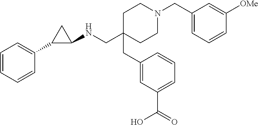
C1C(CC2=CC(C(=O)O)=CC=C2)(CNC2CC2C2=CC=CC=C2)CCN(CC2=CC=CC([OMe])=C2)C1
